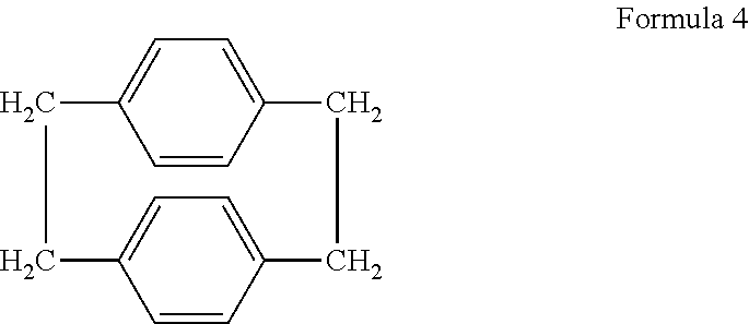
C1=CC2=CC=C1CCC1=CC=C(C=C1)CC2
